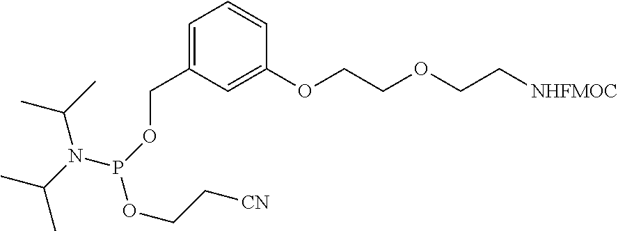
C1=C(COP(OCC[CN])N(C(C)C)C(C)C)C=C(OCCOCC[NHFMOC])C=C1
